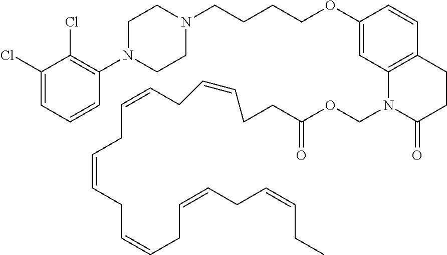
C1=C(Cl)C(Cl)=C(N2CCN(CCCCOC3=CC4=C(C=C3)CCC(=O)N4COC(=O)CCC=CCC=CCC=CCC=CCC=CCC=CCC)CC2)C=C1
